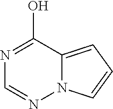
N1=C(O)C2=CC=CN2N=C1
